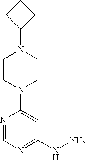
N1=CN=C(NN)C=C1N1CCN(C2CCC2)CC1
